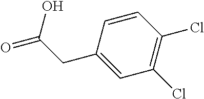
C1(CC(=O)O)=CC(Cl)=C(Cl)C=C1
